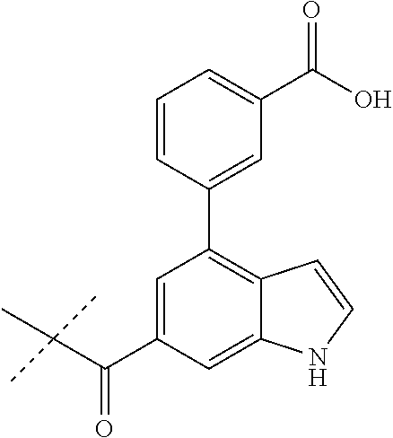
C1=CC(C2=C3C(=CC(C(C(C)(C)C)=O)=C2)NC=C3)=CC(C(O)=O)=C1
